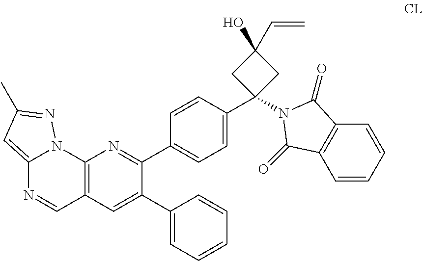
C1(N2C(=O)C3=C(C=CC=C3)C2=O)(C2=CC=C(C3=NC4=C(C=C3C3=CC=CC=C3)C=NC3=CC(C)=NN43)C=C2)CC(O)(C=C)C1
